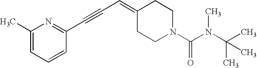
C1(C)=CC=CC(C#CC=C2CCN(C(N(C(C)(C)C)C)=O)CC2)=N1
